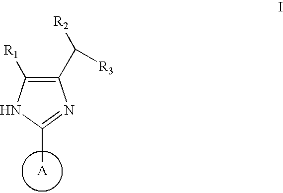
C1(C([R2])[R3])=C([R1])NC(C)=N1.[A]
